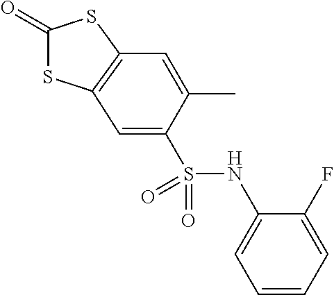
C1(=O)SC2=C(S1)C=C(C)C(S(NC1=CC=CC=C1F)(=O)=O)=C2
